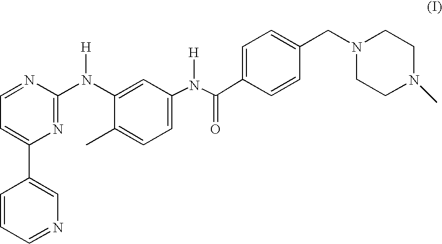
C1=CC=NC=C1C1=CC=NC(N(C2=CC(N(C(C3=CC=C(CN4CCN(C)CC4)C=C3)=O)[H])=CC=C2C)[H])=N1
